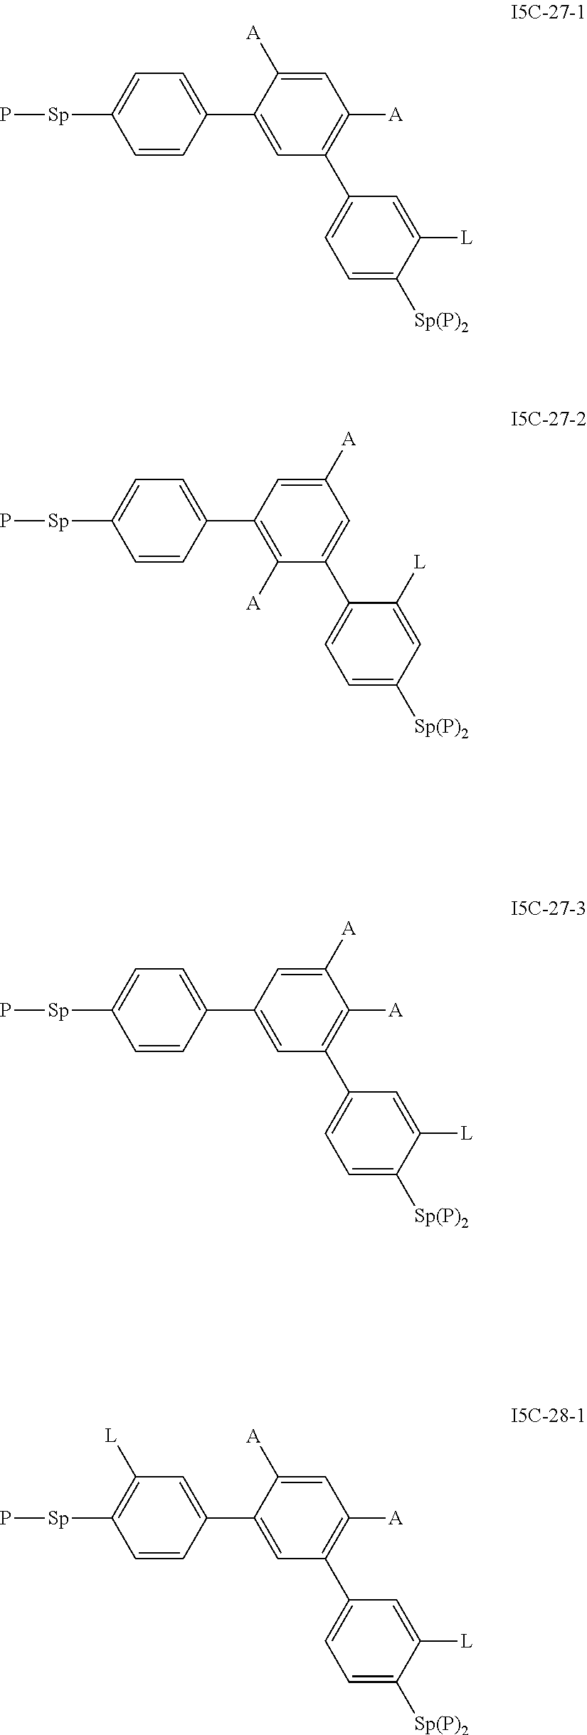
C1(C2=CC(C3=CC=C([Sp(P)2])C([L])=C3)=C([A])C=C2[A])=CC=C([Sp]P)C=C1.C1(C2=C([A])C(C3=CC=C([Sp(P)2])C=C3[L])=CC([A])=C2)=CC=C([Sp]P)C=C1.C1(C2=CC(C3=CC=C([Sp(P)2])C([L])=C3)=C([A])C([A])=C2)=CC=C([Sp]P)C=C1.C1(C2=CC(C3=CC=C([Sp(P)2])C([L])=C3)=C([A])C=C2[A])=CC([L])=C([Sp]P)C=C1
